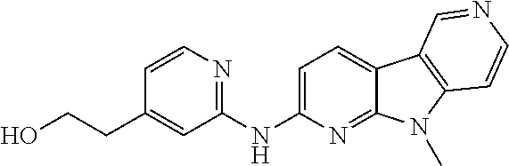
C1=C(NC2=NC=CC(CCO)=C2)N=C2C(=C1)C1=C(N2C)C=CN=C1
